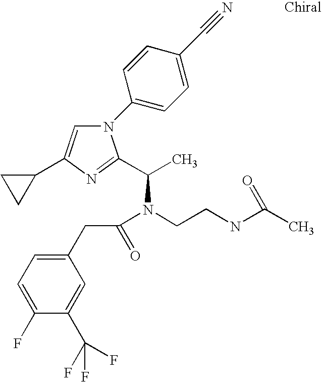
C1(C2=CN(C3=CC=C(C#N)C=C3)C(C(C)N(CCNC(C)=O)C(CC3=CC=C(F)C(C(F)(F)F)=C3)=O)=N2)CC1
